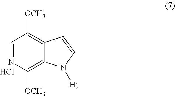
N1=CC([OCH3])=C2C(=C1[OCH3])N([H])C=C2.Cl
